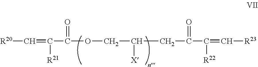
[R20]C=C(C(=O)OCC(CC(C([R22])=C[R23])=O)[X])[R21]
